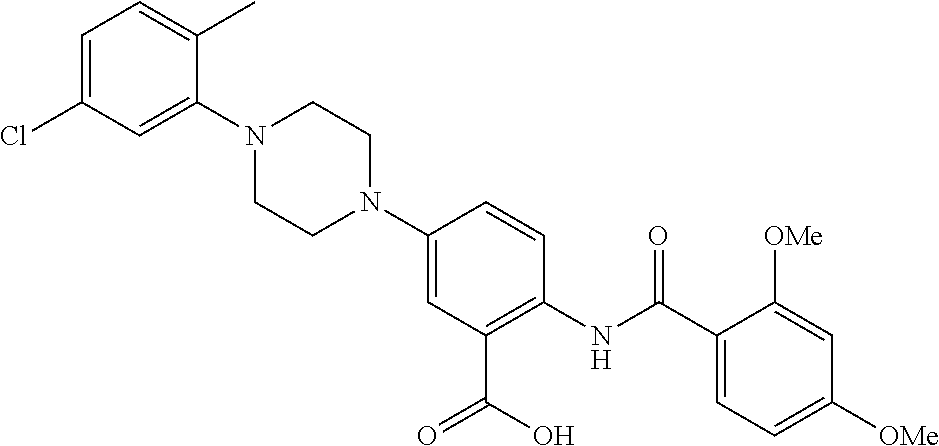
N1(C2=CC(C(O)=O)=C(NC(C3=CC=C([OMe])C=C3[OMe])=O)C=C2)CCN(C2=CC(Cl)=CC=C2C)CC1
